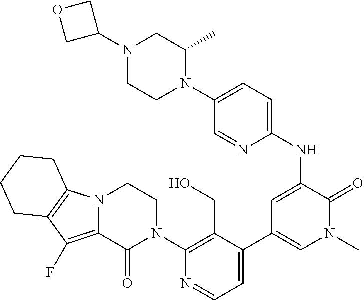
N12C(=C(F)C3=C1CCCC3)C(=O)N(C1=C(CO)C(C3=CN(C)C(=O)C(NC4=CC=C(N5C(C)CN(C6COC6)CC5)C=N4)=C3)=CC=N1)CC2
